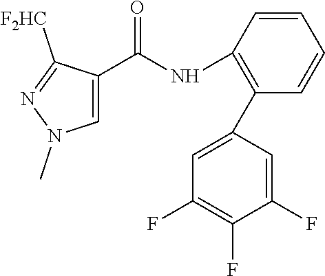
O=C(NC1=C(C2=CC(F)=C(F)C(F)=C2)C=CC=C1)C1=CN(C)N=C1[F2HC]
